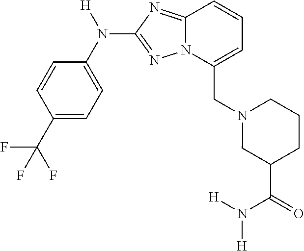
C(C1=CC=CC2=NC(N(C3=CC=C(C(F)(F)F)C=C3)[H])=NN12)N1CC(C(N([H])[H])=O)CCC1
